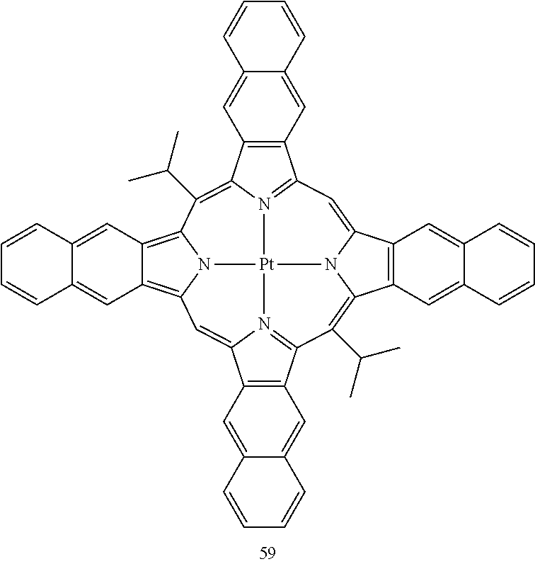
C1=CC2=CC3=C(C=C2C=C1)C1=N2C3=C(C(C)C)C3=C4C=C5C=CC=CC5=CC4=C4N3[Pt]23N2=C(C5=C(C=C6C=CC=CC6=C5)C2=C4)C(C(C)C)=C2C4=C(C=C5C(=C4)C=CC=C5)C(=C1)N32
